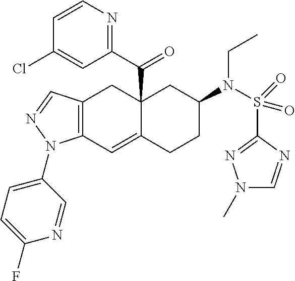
C12(C(C3=NC=CC(Cl)=C3)=O)C(=CC3=C(C1)C=NN3C1=CC=C(F)N=C1)CCC(N(S(C1=NN(C)C=N1)(=O)=O)CC)C2
